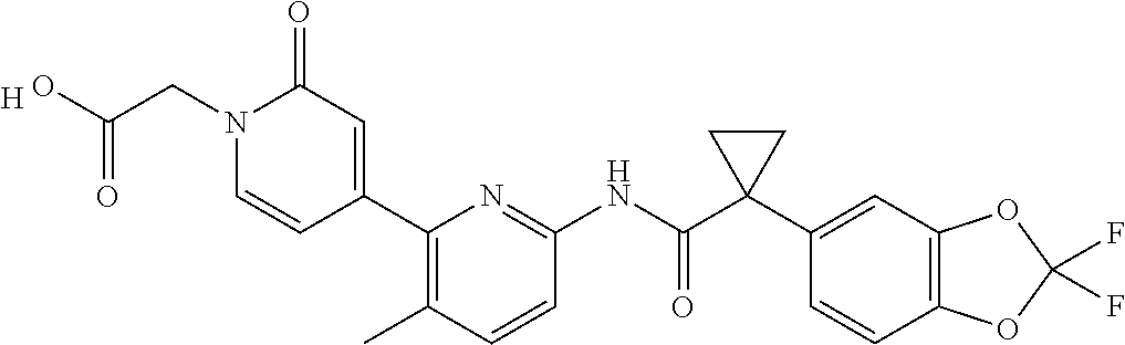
N1(CC(O)=O)C=CC(C2=C(C)C=CC(NC(C3(C4=CC5=C(C=C4)OC(F)(F)O5)CC3)=O)=N2)=CC1=O.[H]
